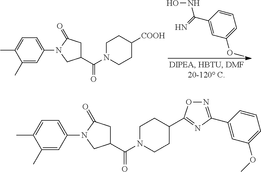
C1(C)=CC(N2CC(C(N3CCC([COOH])CC3)=O)CC2=O)=CC=C1C.C1=CC(C(=N)NO)=CC(OC)=C1.C1(C)=CC(N2CC(C(N3CCC(C4=NC(C5=CC(OC)=CC=C5)=NO4)CC3)=O)CC2=O)=CC=C1C
